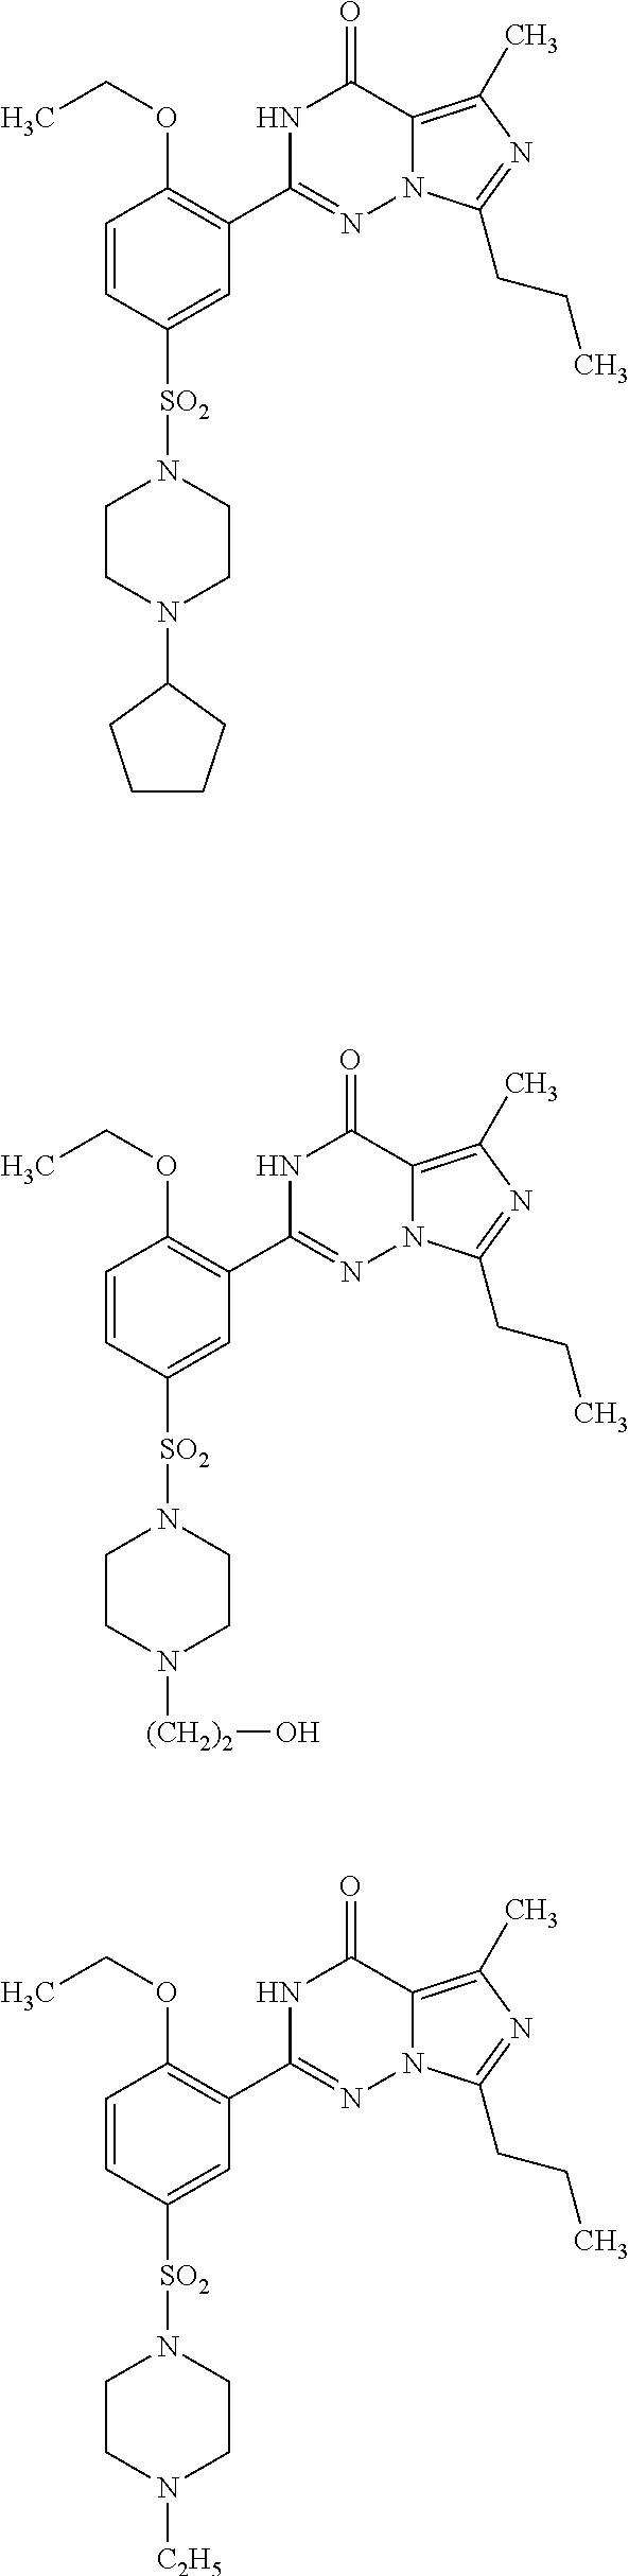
C1=CC([SO2]N2CCN(C3CCCC3)CC2)=CC(C2=NN3C(=C(C)N=C3CCC)C(=O)N2)=C1OCC.C1=CC([SO2]N2CCN([(CH2)2]O)CC2)=CC(C2=NN3C(=C(C)N=C3CCC)C(=O)N2)=C1OCC.C1=CC([SO2]N2CCN([C2H5])CC2)=CC(C2=NN3C(=C(C)N=C3CCC)C(=O)N2)=C1OCC
